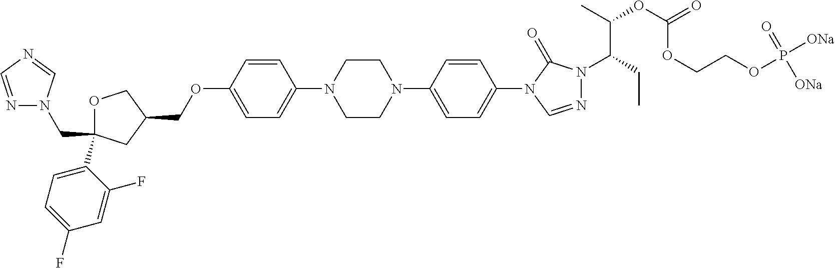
C(OC1=CC=C(N2CCN(C3=CC=C(N4C(=O)N(C(C(C)OC(OCCOP([ONa])(=O)[ONa])=O)CC)N=C4)C=C3)CC2)C=C1)C1COC(CN2N=CN=C2)(C2=CC=C(F)C=C2F)C1
